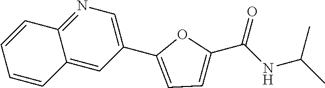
N1=C2C(=CC(C3=CC=C(C(NC(C)C)=O)O3)=C1)C=CC=C2
